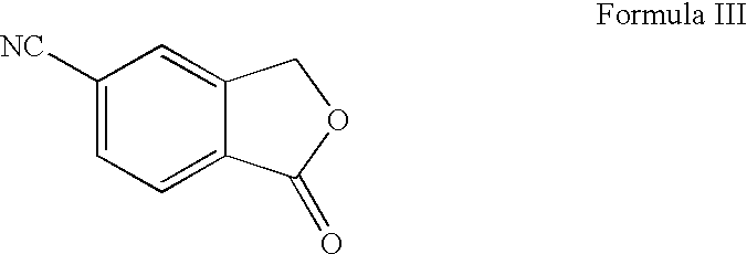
[NC]C1=CC=C2C(=C1)COC2=O
